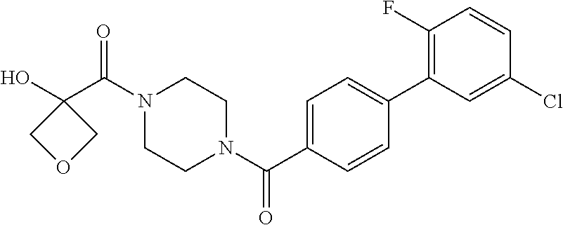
OC1(C(N2CCN(C(=O)C3=CC=C(C4=C(F)C=CC(Cl)=C4)C=C3)CC2)=O)COC1
